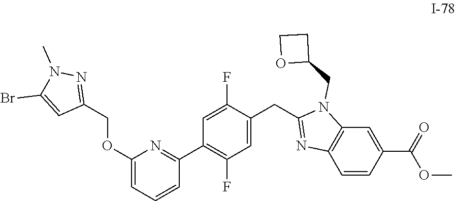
C1(OCC2=NN(C)C(Br)=C2)=CC=CC(C2=C(F)C=C(CC3=NC4=C(N3CC3CCO3)C=C(C(=O)OC)C=C4)C(F)=C2)=N1
